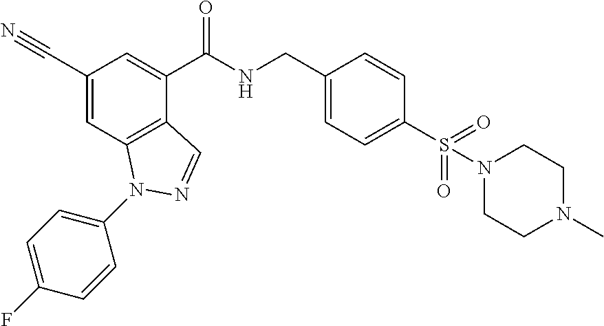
C1(C#N)=CC2=C(C(C(NCC3=CC=C(S(=O)(=O)N4CCN(C)CC4)C=C3)=O)=C1)C=NN2C1=CC=C(F)C=C1
